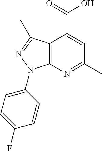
C12=C(N=C(C)C=C1C(=O)O)N(C1=CC=C(F)C=C1)N=C2C
